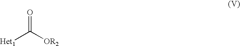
[Het1]C([OR2])=O
